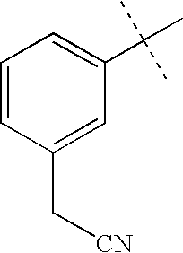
C1(C[CN])=CC(C(C)(C)C)=CC=C1
